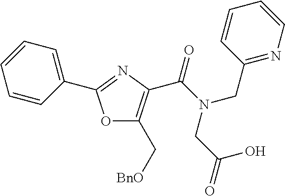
O1C(C[BnO])=C(C(N(CC(=O)O)CC2=NC=CC=C2)=O)N=C1C1=CC=CC=C1
